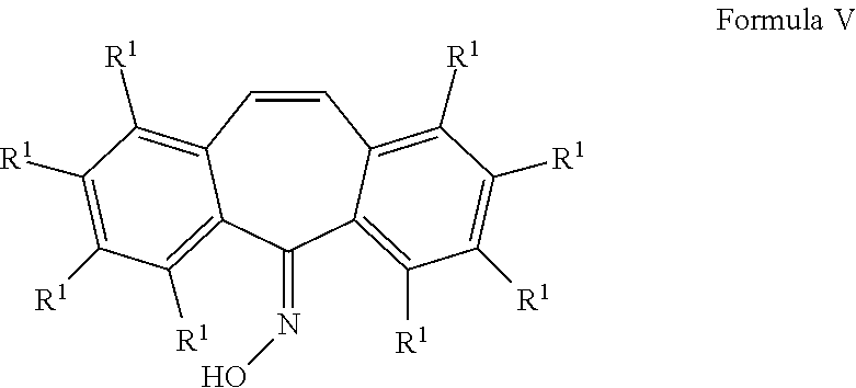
C1=CC2=C([R1])C([R1])=C([R1])C([R1])=C2C(=NO)C2=C([R1])C([R1])=C([R1])C([R1])=C12
